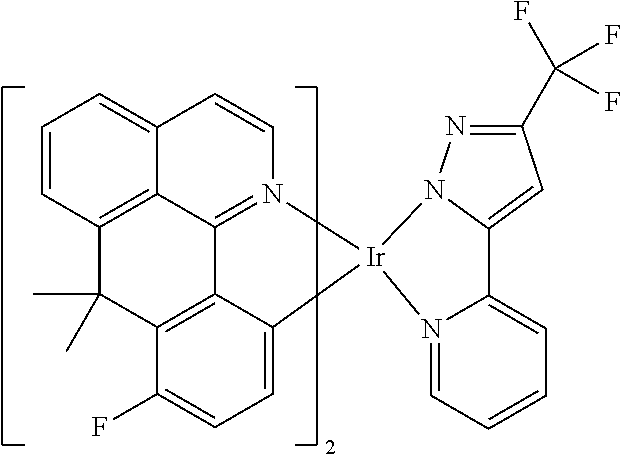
C12=C3C=CC=C1C=CN1=C2C2=C(C(F)=CC=C2[Ir]12N1=CC=CC=C1C1=CC(C(F)(F)F)=NN21)C3(C)C
